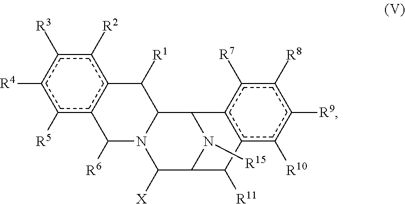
c1([R5])c2c(c([R2])c([R3])c1[R4])C([R1])C1N(C2[R6])C([X])C2N([R15])C1c1c(c([R10])c([R9])c([R8])c1[R7])C2[R11]
